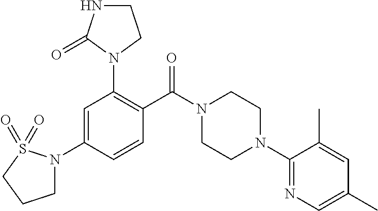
C1=C(N2CCCS2(=O)=O)C=CC(C(N2CCN(C3=NC=C(C)C=C3C)CC2)=O)=C1N1C(=O)NCC1
